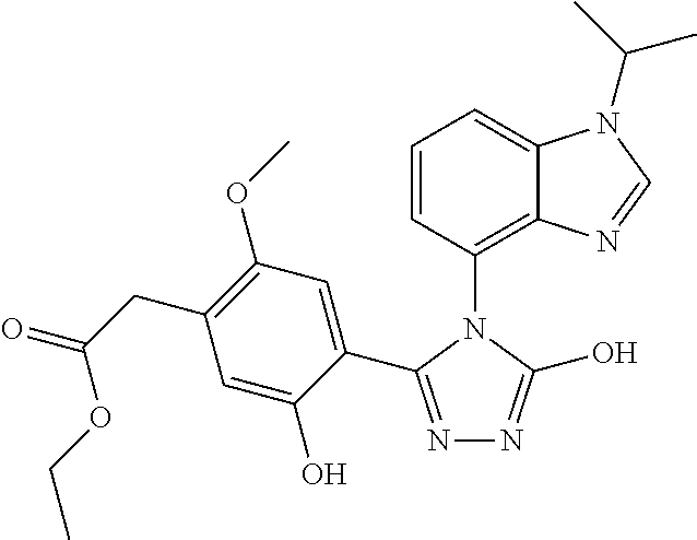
N1=C(C2=CC(OC)=C(CC(=O)OCC)C=C2O)N(C2=C3C(=CC=C2)N(C(C)C)C=N3)C(O)=N1
